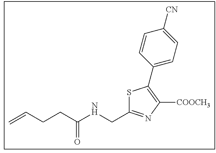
C=CCCC(NCC1=NC([COOCH3])=C(C2=CC=C([CN])C=C2)S1)=O
